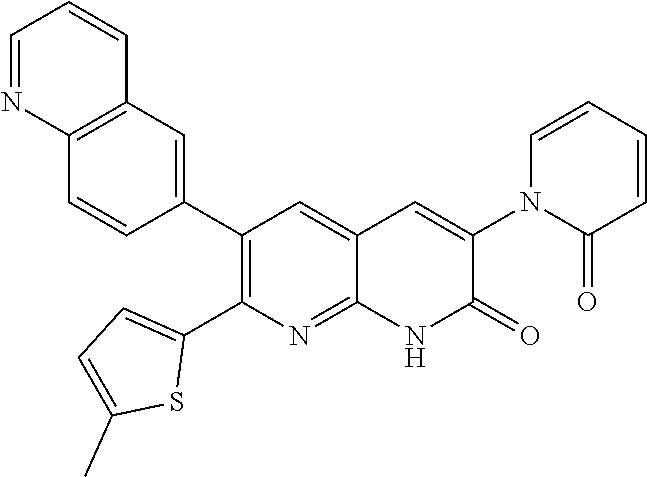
C12=C(C=C(C3=C(C4=CC=C(C)S4)N=C4C(=C3)C=C(N3C(=O)C=CC=C3)C(=O)N4)C=C1)C=CC=N2
